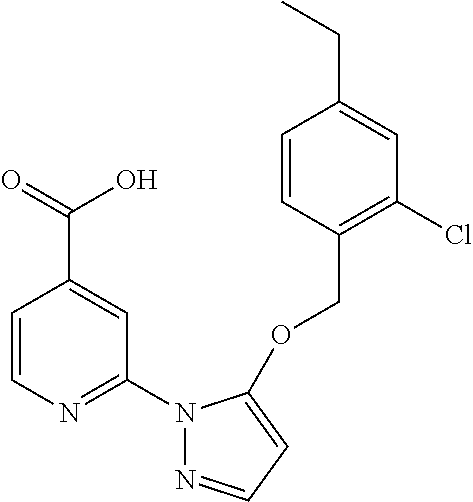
C1=CN=C(N2N=CC=C2OCC2=C(Cl)C=C(CC)C=C2)C=C1C(=O)O
